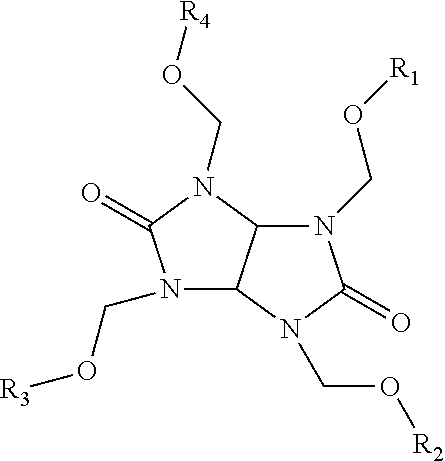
N1(CO[R3])C2C(N(CO[R4])C1=O)N(CO[R1])C(=O)N2CO[R2]
